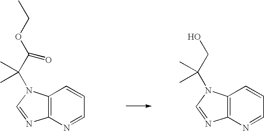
C12=C(N=CC=C1)N=CN2C(C(OCC)=O)(C)C.C12=C(N=CC=C1)N=CN2C(CO)(C)C
